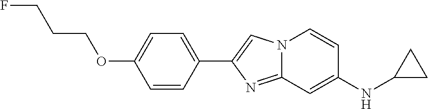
C1(NC2CC2)=CC2=NC(C3=CC=C(OCCCF)C=C3)=CN2C=C1
